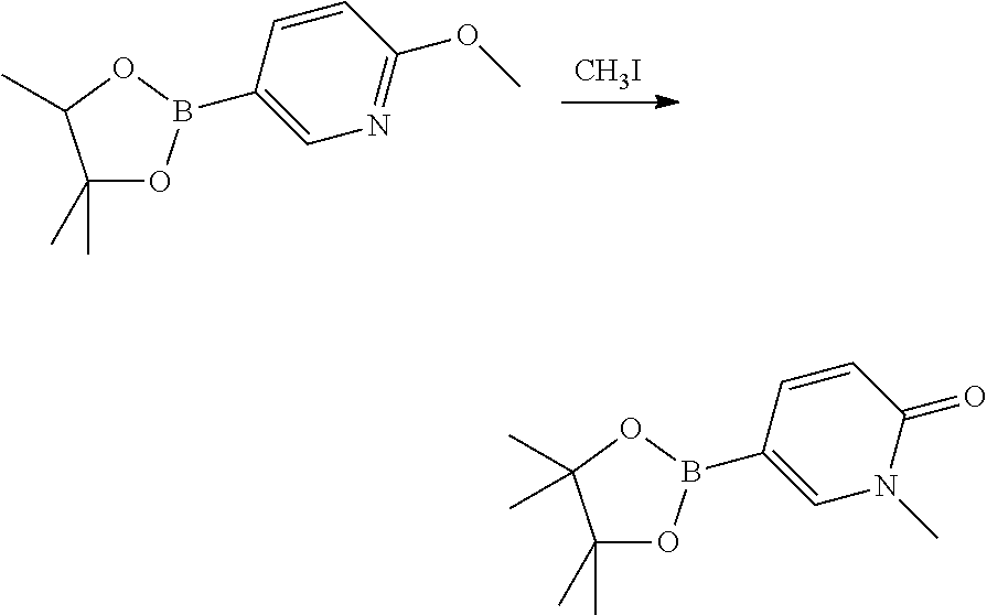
[CH3I].C1(C)(C)OB(C2=CN=C(OC)C=C2)OC1C.C1(C)(C)OB(C2=CN(C)C(=O)C=C2)OC1(C)C
